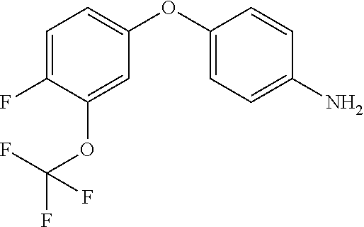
C1=C(F)C(OC(F)(F)F)=CC(OC2=CC=C(N)C=C2)=C1
